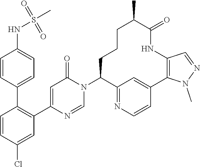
C1=CC(Cl)=CC(C2=CC(=O)N(C3C4=NC=CC(=C4)C4=C(NC(=O)C(C)CCC3)C=NN4C)C=N2)=C1C1=CC=C(NS(C)(=O)=O)C=C1
